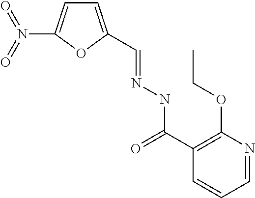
C1=C(C=NNC(C2=C(OCC)N=CC=C2)=O)OC(N(=O)=O)=C1
